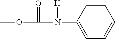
COC(N(C1=CC=CC=C1)[H])=O
